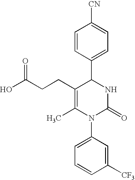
C(CC1=C(C)N(C2=CC=CC([CF3])=C2)C(=O)NC1C1=CC=C([CN])C=C1)C(O)=O
